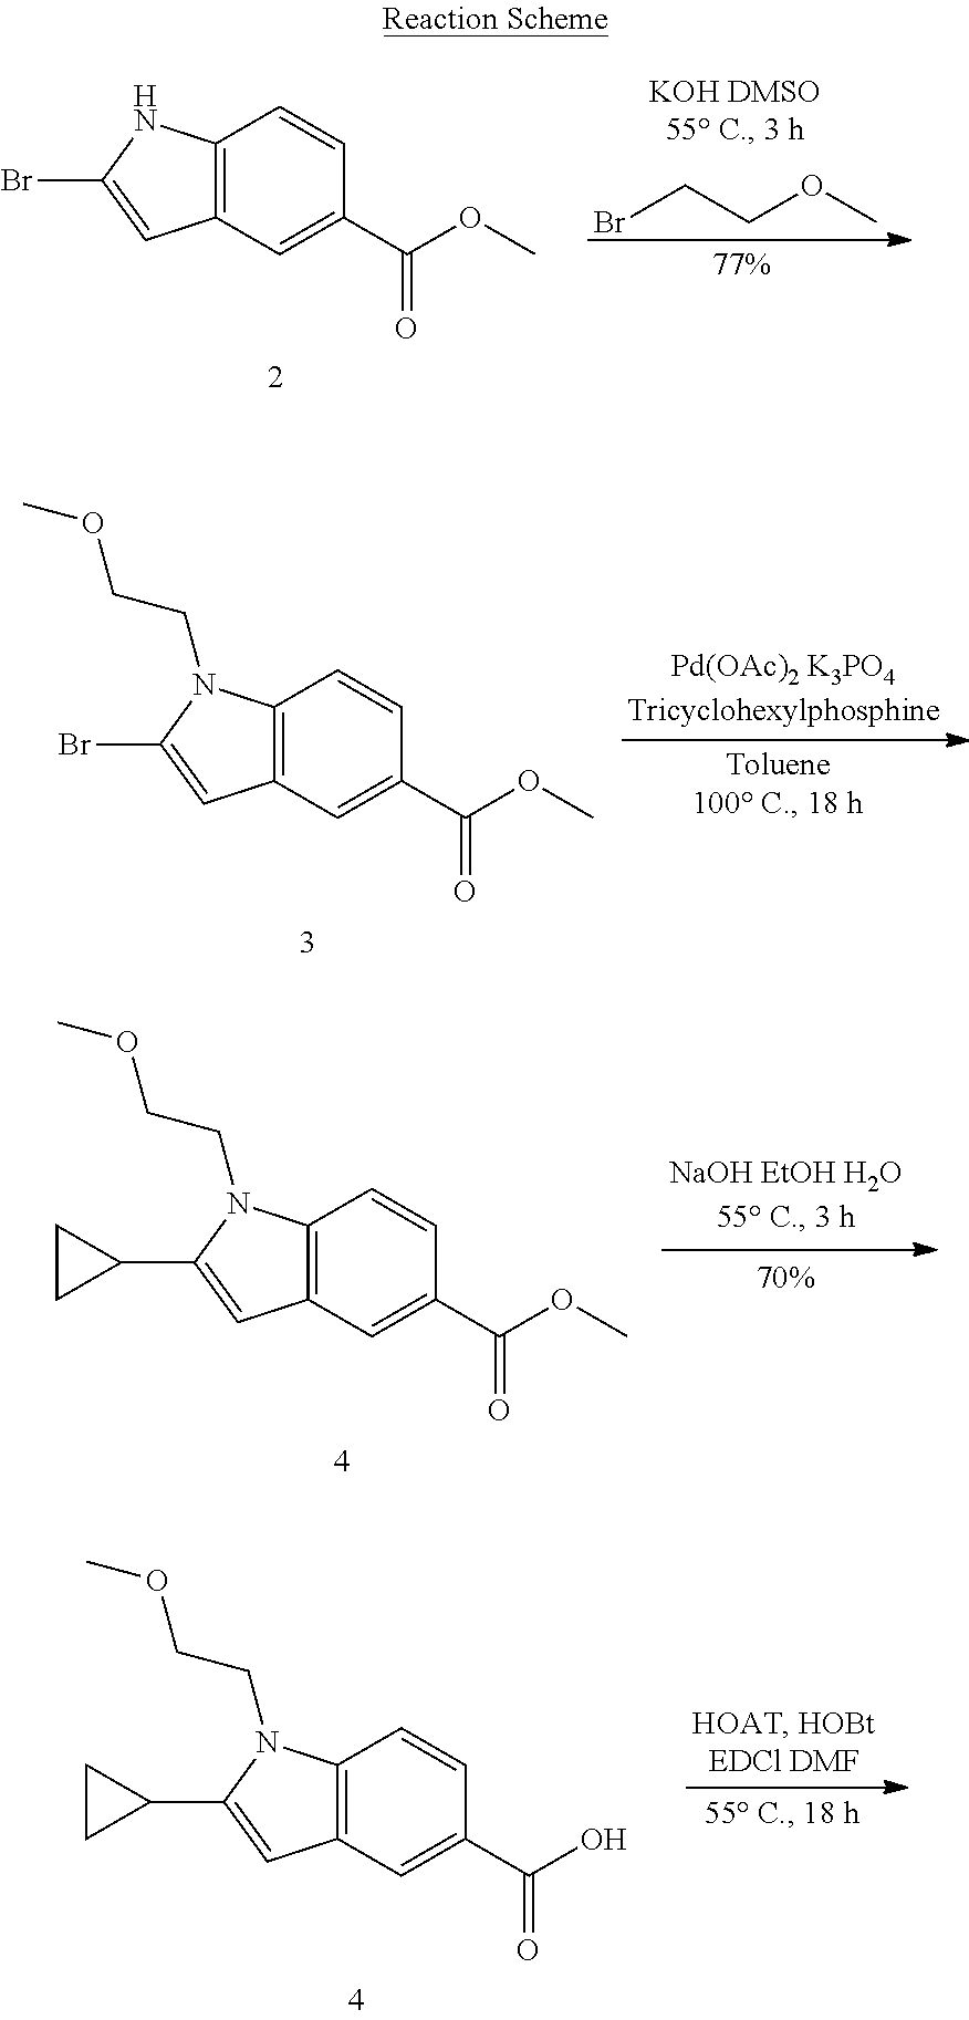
C12=C(C=C(C(OC)=O)C=C1)C=C(Br)N2.BrCCOC.C12=C(C=C(C(OC)=O)C=C1)C=C(Br)N2CCOC.C12=C(C=C(C(OC)=O)C=C1)C=C(C1CC1)N2CCOC.C12=C(C=C(C(O)=O)C=C1)C=C(C1CC1)N2CCOC
